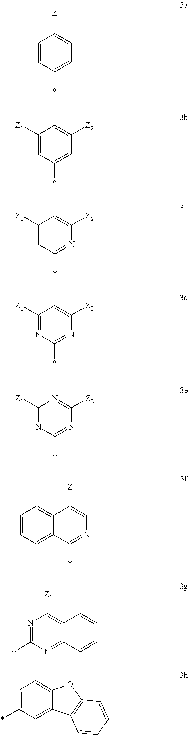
C1=CC(*)=CC=C1[Z1].C1([Z1])=CC(*)=CC([Z2])=C1.C1([Z1])=CC(*)=NC([Z2])=C1.C1([Z1])=NC(*)=NC([Z2])=C1.C1([Z1])=NC(*)=NC([Z2])=N1.C1=CC=C2C(=C1)C([Z1])=CN=C2*.N1=C(*)N=C2C(=C1[Z1])C=CC=C2.C1=C(*)C=C2C(=C1)OC1=C2C=CC=C1
